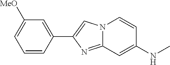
C1=CC(C2=CN3C(=N2)C=C(NC)C=C3)=CC([MeO])=C1
